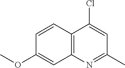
C12=C(N=C(C)C=C1Cl)C=C(OC)C=C2
